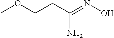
COCCC(=NO)N
